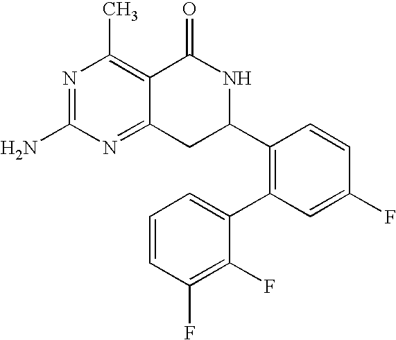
C12=NC(N)=NC(C)=C1C(=O)NC(C1=C(C3=CC=CC(F)=C3F)C=C(F)C=C1)C2
